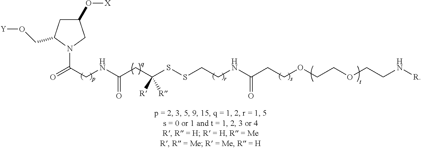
C1(O[X])CC(CO[Y])N(C(=O)CNC(=O)CC(SSCCNC(=O)CCOCCOCCN[R])([R])[R])C1
